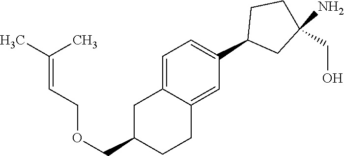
C1=C2C(=CC(C3CC(N)(CO)CC3)=C1)CCC(COCC=C(C)C)C2
